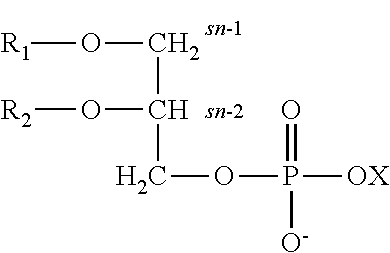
[R1]OCC(COP([OX])([O-])=O)O[R2]
